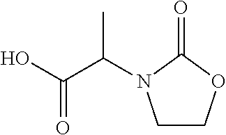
OC(C(C)N1CCOC1=O)=O
